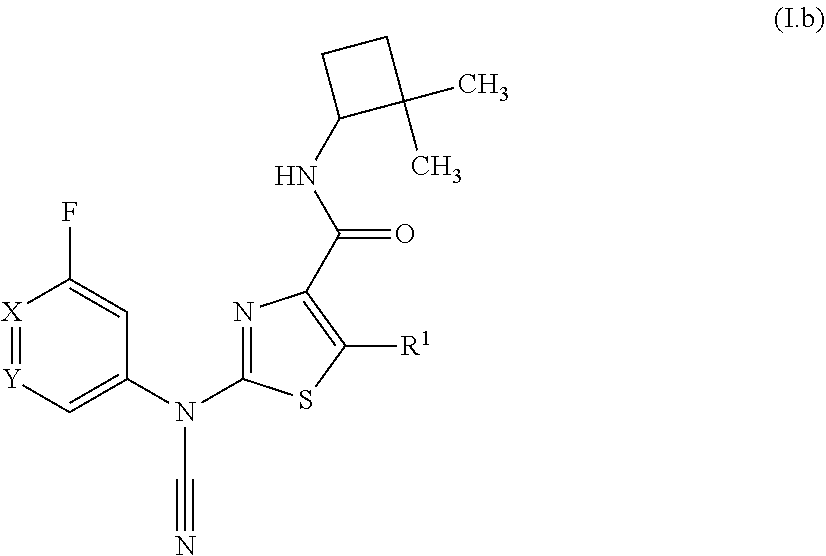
[X]1=[Y]C=C(N(C#N)C2=NC(C(NC3C(C)(C)CC3)=O)=C([R1])S2)C=C1F
